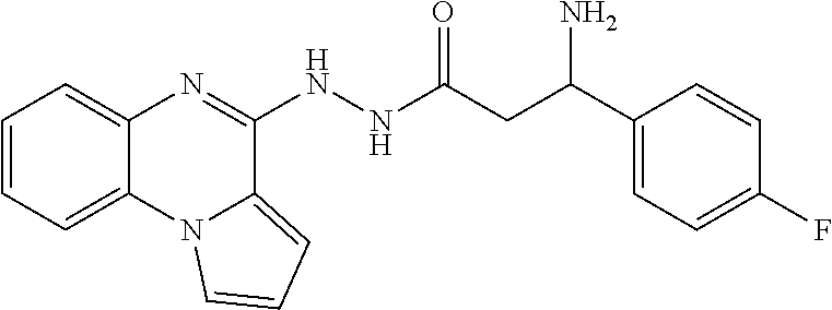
C1=CC=C2C(=C1)N=C(NNC(CC(C1=CC=C(F)C=C1)N)=O)C1=CC=CN21
